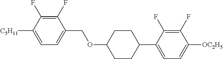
C1(F)=C(F)C([C5H11])=CC=C1COC1CCC(C2=CC=C([OC2H5])C(F)=C2F)CC1
